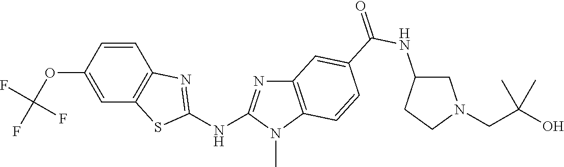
C1=CC2=C(C=C1OC(F)(F)F)SC(NC1=NC3=C(N1C)C=CC(C(NC1CN(CC(O)(C)C)CC1)=O)=C3)=N2
